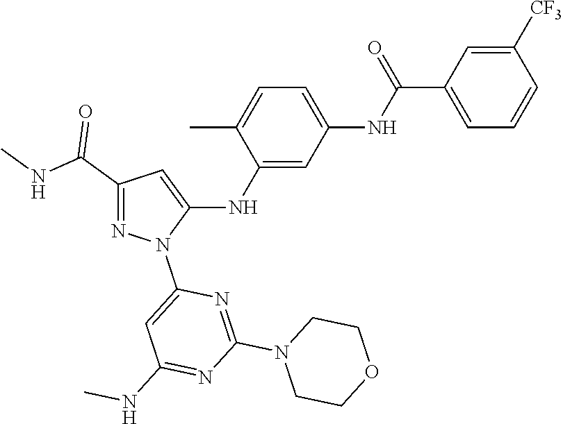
C1(C(NC)=O)=NN(C2=CC(NC)=NC(N3CCOCC3)=N2)C(NC2=CC(NC(C3=CC=CC([CF3])=C3)=O)=CC=C2C)=C1
